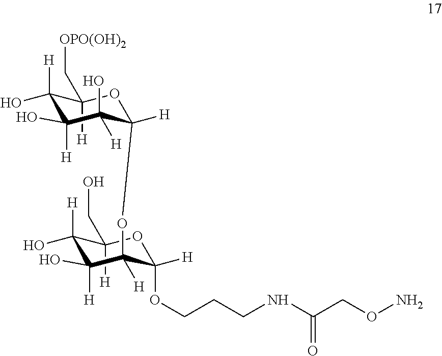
C1(C[OPO(OH)2])([H])C([H])(O)C(O)([H])C(O)([H])C(OC2([H])C(O)([H])C([H])(O)C(CO)([H])OC2(OCCCNC(CON)=O)[H])([H])O1
